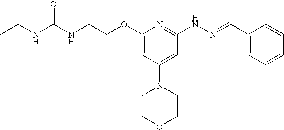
N(CCOC1=CC(N2CCOCC2)=CC(NN=CC2=CC(C)=CC=C2)=N1)C(NC(C)C)=O
